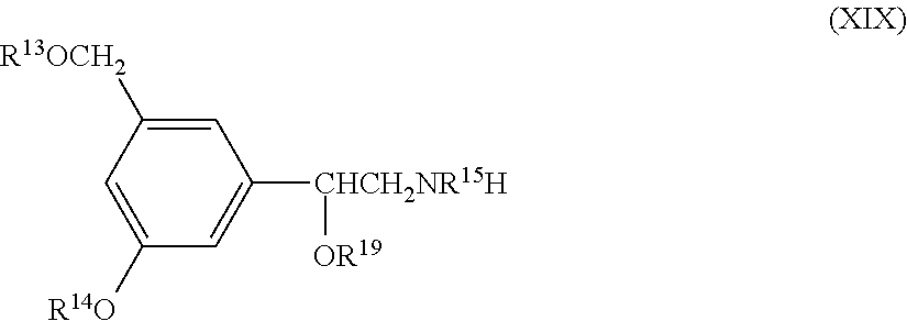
C1=C([R13OCH2])C=C([R14O])C=C1[CHCH2NR15H][OR19]
